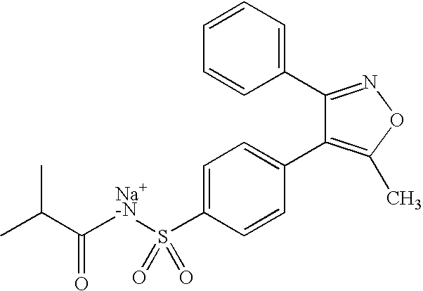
C1=C(S([Na+-N]C(C(C)C)=O)(=O)=O)C=CC(C2=C(C)ON=C2C2=CC=CC=C2)=C1
